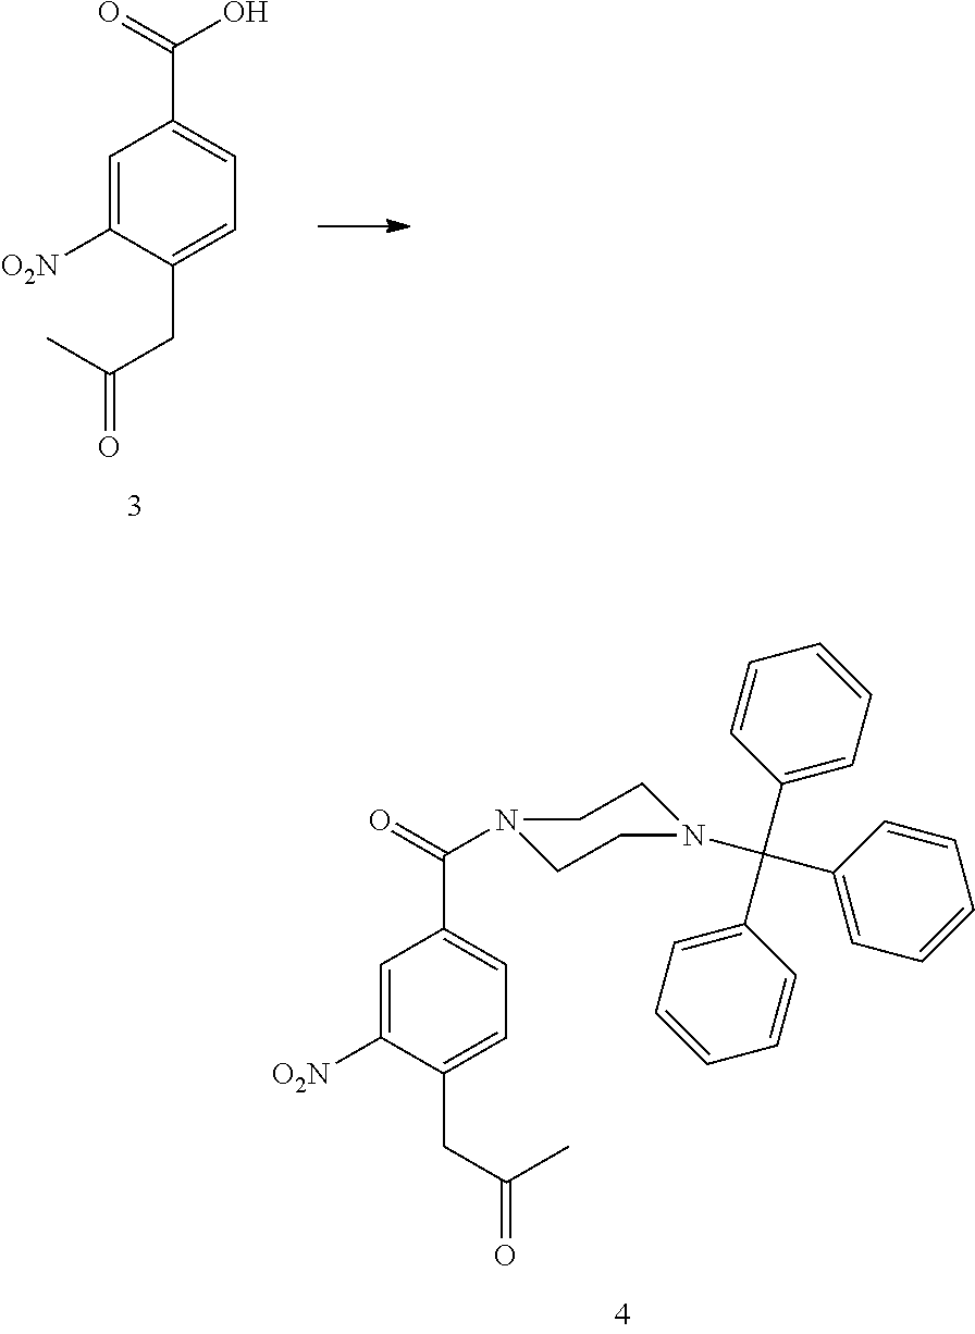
C1=C([O2N])C(CC(C)=O)=CC=C1C(=O)N1CCN(C(C2=CC=CC=C2)(C2=CC=CC=C2)C2=CC=CC=C2)CC1.C1=C([O2N])C(CC(C)=O)=CC=C1C(=O)O
